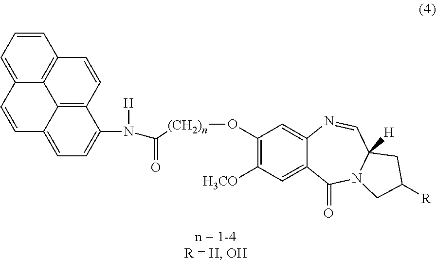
O(C1=C([H3CO])C=C2C(=C1)N=CC1([H])N(C2=O)CC([R])C1)[(CH2)n]C(N([H])C1=CC=C2C3=C1C=CC1=C3C(=CC=C1)C=C2)=O
